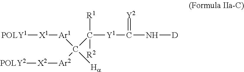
[POLY1][X1][Ar1]C([Ha])(C([R1])([R2])[Y1]C(N[D])=[Y2])[Ar2][X2][POLY2]
